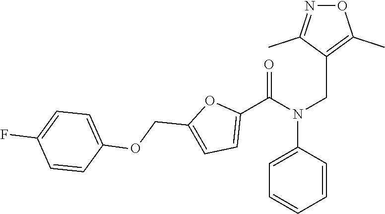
O1N=C(C)C(CN(C2=CC=CC=C2)C(C2=CC=C(COC3=CC=C(F)C=C3)O2)=O)=C1C
